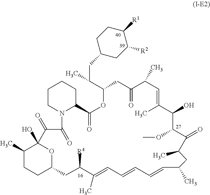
C1(C)CCC2OC1(O)C(=O)C(=O)N1C(CCCC1)C(=O)OC(C(CC1CC([R2])C([R1])CC1)C)CC(=O)C(C)C=C(C)C(O)C(OC)C(=O)C(C)CC(C)C=CC=CC=C(C)C([R4])C2
